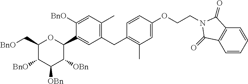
C1(C[BnO])C([BnO])C([OBn])C([OBn])C(C2=CC(CC3=C(C)C=C(OCCN4C(=O)C5=C(C=CC=C5)C4=O)C=C3)=C(C)C=C2[BnO])O1
